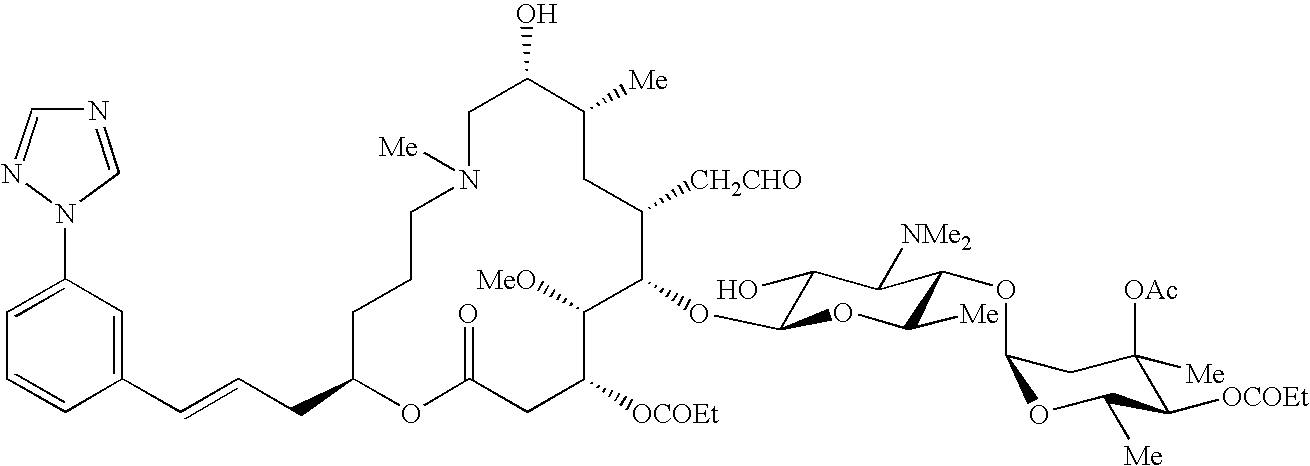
C1C(O)C([Me])CC([CH2CHO])C(OC2C(O)C([NMe2])C(OC3OC([Me])C([OCOEt])C([OAc])([Me])C3)C([Me])O2)C([MeO])C([OCOEt])CC(=O)OC(CC=CC2=CC(N3C=NC=N3)=CC=C2)CCCN1[Me]
